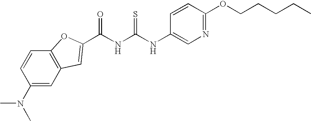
C1(NC(NC(=O)C2=CC3=C(C=CC(N(C)C)=C3)O2)=S)=CN=C(OCCCCC)C=C1
